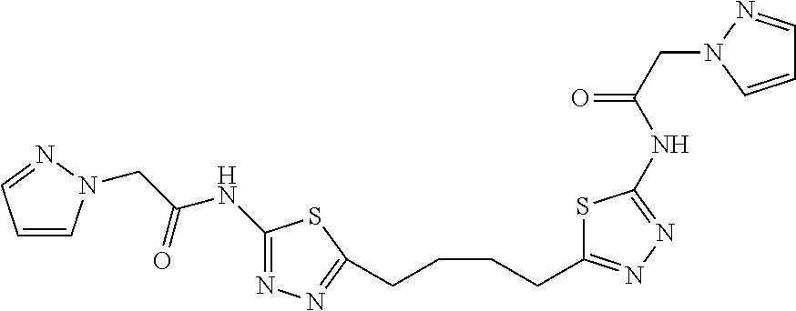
C1=CN(CC(NC2=NN=C(CCCCC3=NN=C(NC(=O)CN4C=CC=N4)S3)S2)=O)N=C1
